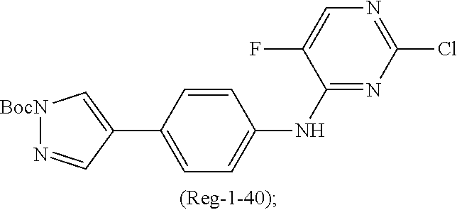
[BocN]1N=CC(C2=CC=C(NC3=NC(Cl)=NC=C3F)C=C2)=C1
